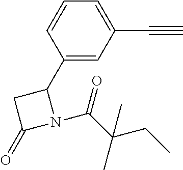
C1(C2CC(=O)N2C(C(CC)(C)C)=O)=CC(C#C)=CC=C1
